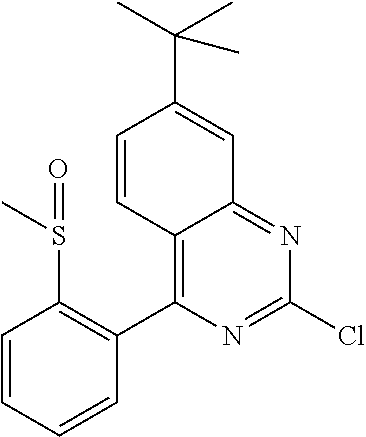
C12=C(C3=C(S(C)=O)C=CC=C3)N=C(Cl)N=C1C=C(C(C)(C)C)C=C2
